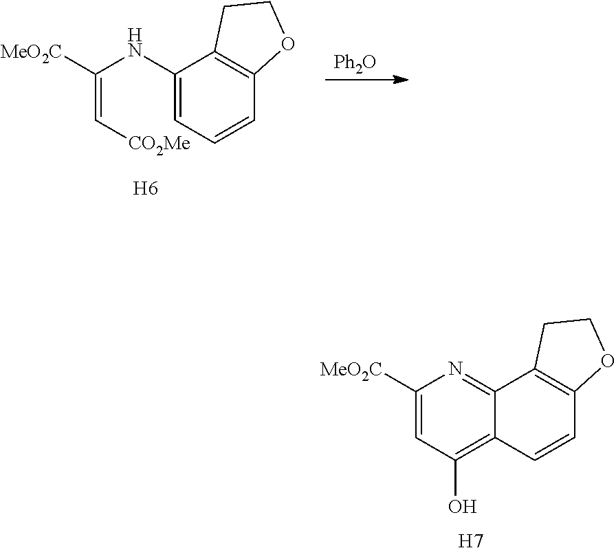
C12=NC([MeO2C])=CC(O)=C1C=CC1=C2CCO1.[H7].[Ph2O].C1(NC([MeO2C])=C[CO2Me])=CC=CC2=C1CCO2.[H6]
